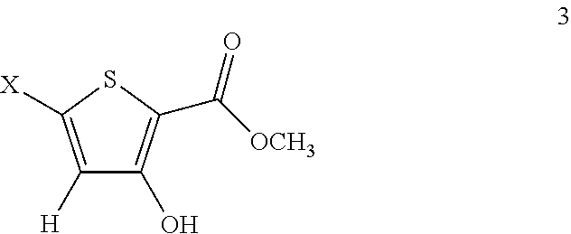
C1([H])=C([X])SC(C([OCH3])=O)=C1O
